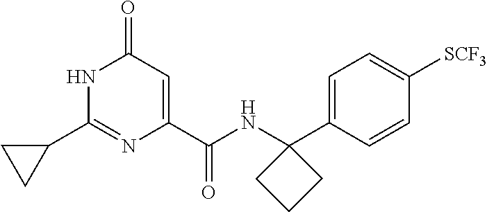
C1(=O)C=C(C(NC2(C3=CC=C([SCF3])C=C3)CCC2)=O)N=C(C2CC2)N1
